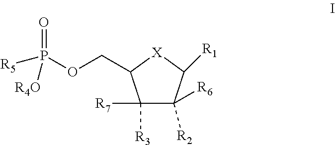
C1([R3])([R7])C([R6])([R2])C([R1])[X]C1COP([R5])(=O)[R4O]
